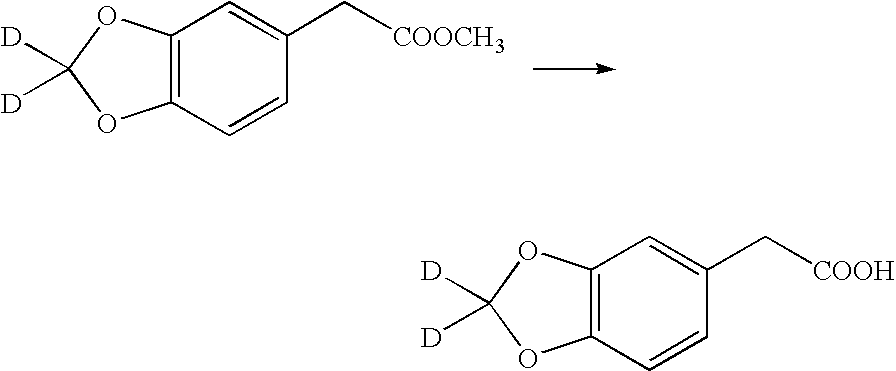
C12=C(C=CC(C[COOCH3])=C1)OC([D])([D])O2.C12=C(C=CC(C[COOH])=C1)OC([D])([D])O2
